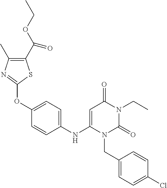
C1(NC2=CC(=O)N(CC)C(=O)N2CC2=CC=C(Cl)C=C2)=CC=C(OC2=NC(C)=C(C(OCC)=O)S2)C=C1
